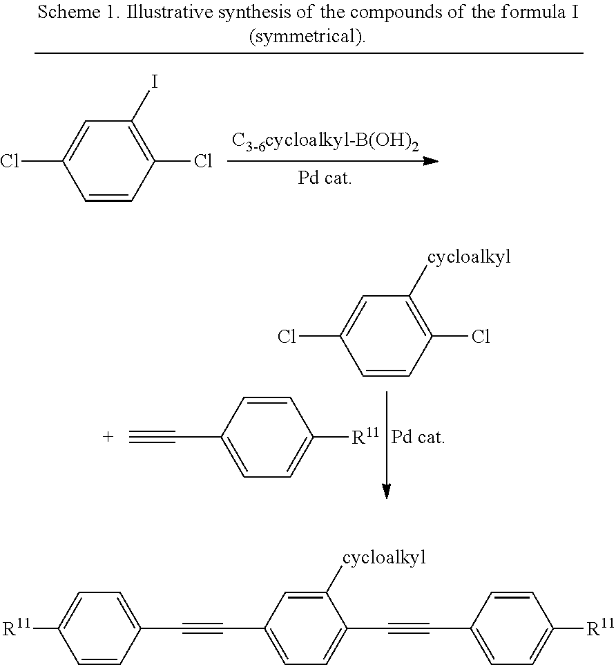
C1=CC(Cl)=C([cycloalkyl])C=C1Cl.C1=CC(C#[C+])=CC=C1[R11].C1=CC(Cl)=C(I)C=C1Cl.C1=CC(C#CC2=CC=C(C#CC3=CC=C([R11])C=C3)C([cycloalkyl])=C2)=CC=C1[R11]
